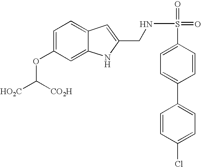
C1=C(OC([HO2C])[CO2H])C=C2C(=C1)C=C(CNS(=O)(C1=CC=C(C3=CC=C(Cl)C=C3)C=C1)=O)N2
